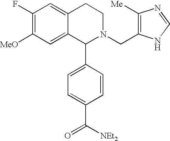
C1(F)=C([MeO])C=C2C(=C1)CCN(CC1=C([Me])N=CN1)C2C1=CC=C(C(=O)[NEt2])C=C1
